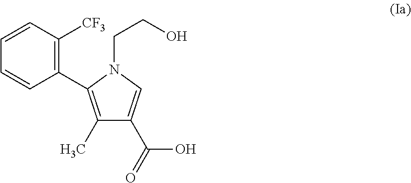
C1=CC([CF3])=C(C2=C(C)C(C(=O)O)=CN2CCO)C=C1
